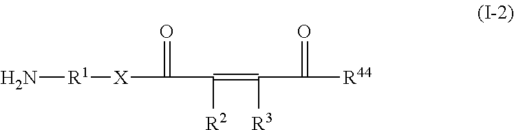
N[R1][X]C(C(=C(C([R44])=O)[R3])[R2])=O
